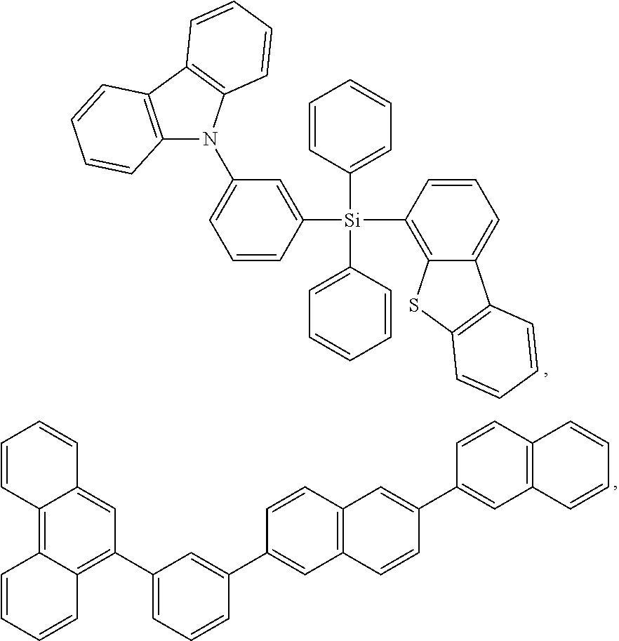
C12=C(C3=C(N1C1=CC=CC([Si](C4=C5C(=CC=C4)C4=C(S5)C=CC=C4)(C4=CC=CC=C4)C4=CC=CC=C4)=C1)C=CC=C3)C=CC=C2.C1=CC2=C3C(=C(C4=CC=CC(C5=CC6=C(C=C5)C=C(C5=CC7=C(C=C5)C=CC=C7)C=C6)=C4)C=C2C=C1)C=CC=C3
